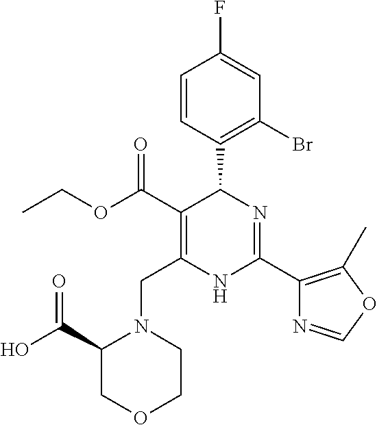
C1=CC(C2C(C(=O)OCC)=C(CN3C(C(O)=O)COCC3)NC(C3=C(C)OC=N3)=N2)=C(Br)C=C1F
